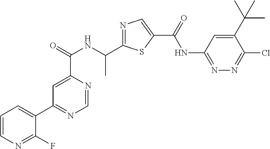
C1=NC(C(=O)NC(C2=NC=C(C(=O)NC3=NN=C(Cl)C(C(C)(C)C)=C3)S2)C)=CC(C2=CC=CN=C2F)=N1
